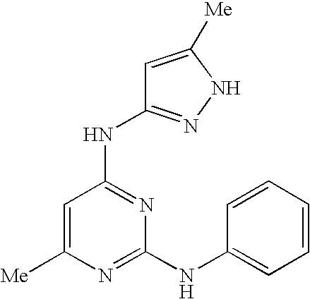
N(C1=NC(NC2=CC=CC=C2)=NC([Me])=C1)C1=NNC([Me])=C1
